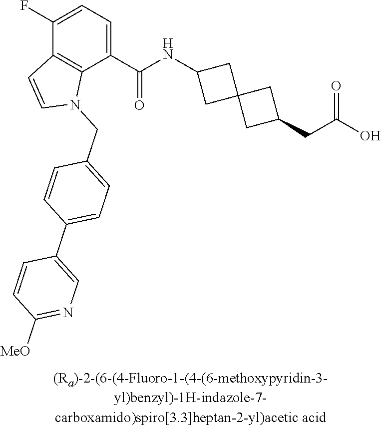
C1(F)=CC=C(C(NC2CC3(C2)CC(CC(O)=O)C3)=O)C2=C1C=CN2CC1=CC=C(C2=CN=C([MeO])C=C2)C=C1
